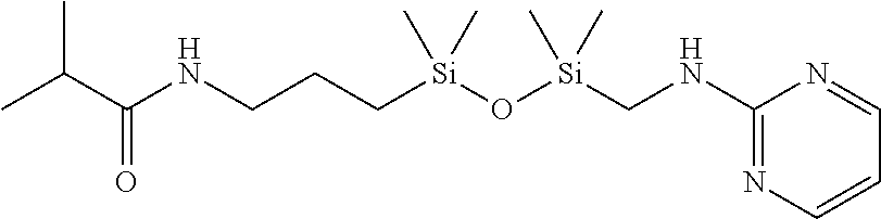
C1=CC=NC(NC[Si](O[Si](C)(CCCNC(=O)C(C)C)C)(C)C)=N1
